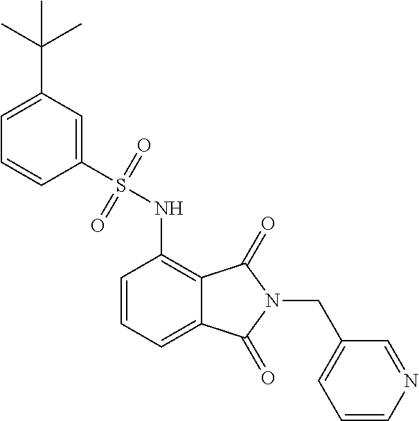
C1=CC=C2C(=C1NS(C1=CC(C(C)(C)C)=CC=C1)(=O)=O)C(=O)N(CC1=CC=CN=C1)C2=O
